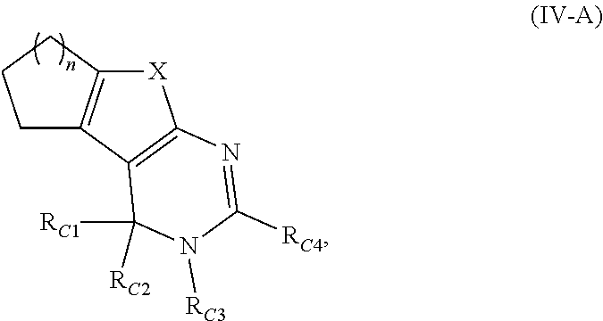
[X]1C2=C(C3=C1N=C([RC4])N([RC3])C3([RC1])[RC2])CCC2
